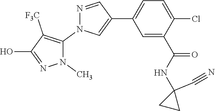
C1=C(C2=CN(C3=C([F3C])C(O)=NN3C)N=C2)C=C(C(=O)NC2(C#N)CC2)C(Cl)=C1
